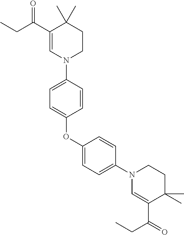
C1(C(CC)=O)=CN(C2=CC=C(OC3=CC=C(N4C=C(C(CC)=O)C(C)(C)CC4)C=C3)C=C2)CCC1(C)C
